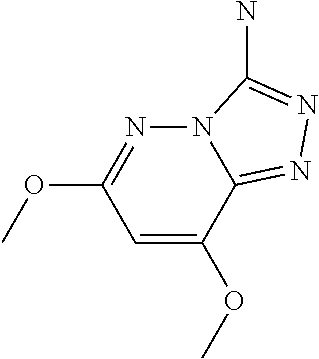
C1=C(OC)C2=NN=C(N)N2N=C1OC
